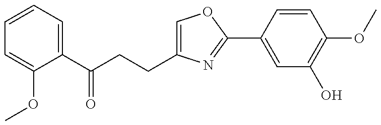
C1=CC=C(C(CCC2=COC(C3=CC(O)=C(OC)C=C3)=N2)=O)C(OC)=C1
